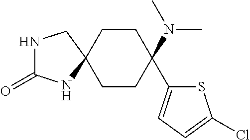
C1CC(N(C)C)(C2=CC=C(Cl)S2)CCC12CNC(=O)N2
